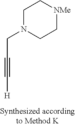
[H]C#CCN1CC[NMe]CC1
